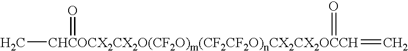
C[CHCOCX2CX2O(CF2O)m(CF2CF2O)nCX2CX2OCCH](=C)(=O)=O
